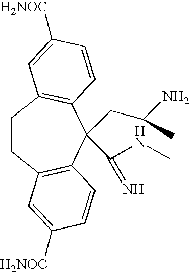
C1CC2=C(C(CC(N)C)(C(NC)=N)C3=C1C=C([H2NOC])C=C3)C=CC([H2NOC])=C2
